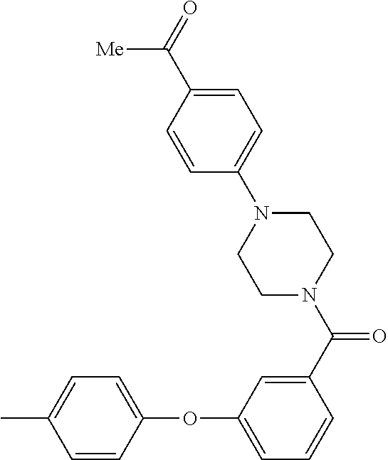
C1=C(C)C=CC(OC2=CC=CC(C(=O)N3CCN(C4=CC=C(C(=O)[Me])C=C4)CC3)=C2)=C1
